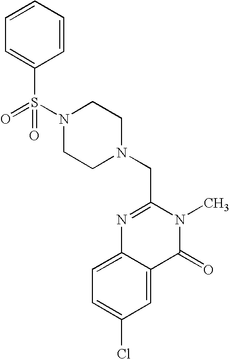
S(N1CCN(CC2=NC3=CC=C(Cl)C=C3C(=O)N2C)CC1)(=O)(C1=CC=CC=C1)=O
